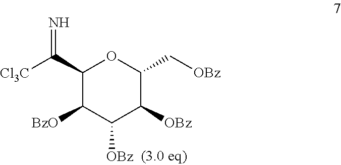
[Cl3C]C(C1C([BzO])C([OBz])C([OBz])C(C[OBz])O1)=N
